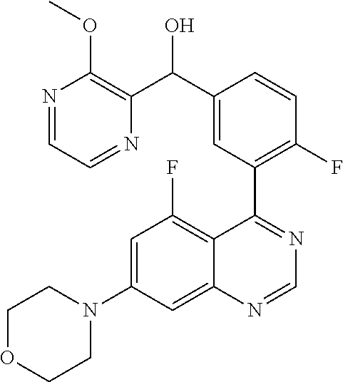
C12=CC(N3CCOCC3)=CC(F)=C1C(C1=C(F)C=CC(C(C3=C(OC)N=CC=N3)O)=C1)=NC=N2
